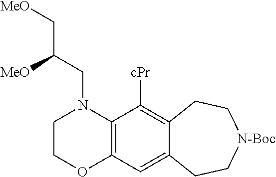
C1COC2=C(N1CC(C[MeO])[MeO])C([cPr])=C1C(=C2)CC[N-Boc]CC1
